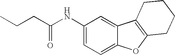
C1(NC(=O)CCC)=CC=C2C(=C1)C1=C(O2)CCCC1
